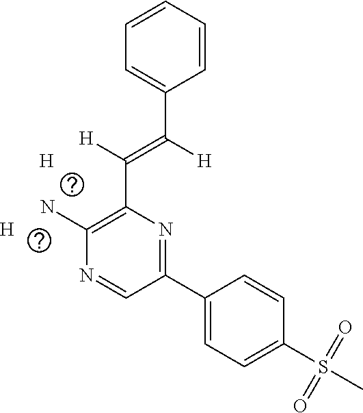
CS(C1=CC=C(C2=NC(C([H])=C(C3=CC=CC=C3)[H])=C(N)N=C2)C=C1)(=O)=O.[H].[H]
